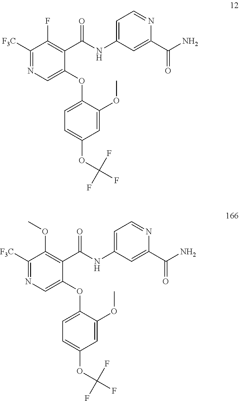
[F3C]C1=NC=C(OC2=CC=C(OC(F)(F)F)C=C2OC)C(C(NC2=CC=NC(C(N)=O)=C2)=O)=C1F.[F3C]C1=NC=C(OC2=CC=C(OC(F)(F)F)C=C2OC)C(C(NC2=CC=NC(C(N)=O)=C2)=O)=C1OC
